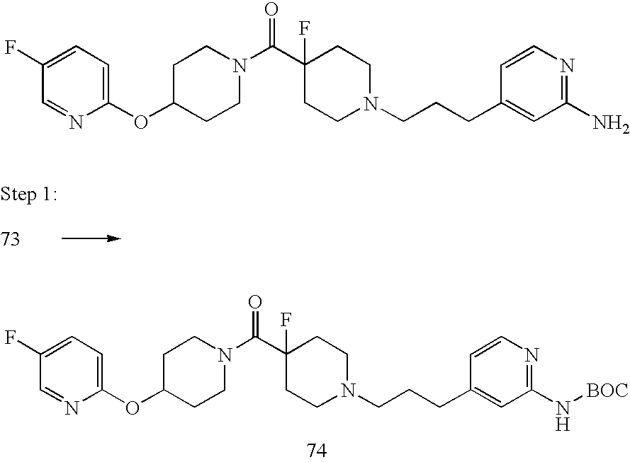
C1(OC2=CC=C(F)C=N2)CCN(C(C2(F)CCN(CCCC3=CC(N[BOC])=NC=C3)CC2)=O)CC1.C1(OC2=CC=C(F)C=N2)CCN(C(C2(F)CCN(CCCC3=CC(N)=NC=C3)CC2)=O)CC1
